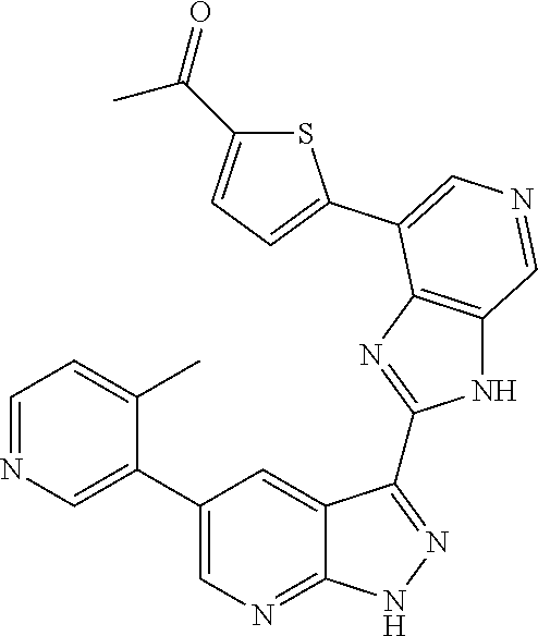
C1=NC=C(C2=CN=C3C(=C2)C(C2=NC4=C(N2)C=NC=C4C2=CC=C(C(=O)C)S2)=NN3)C(C)=C1
